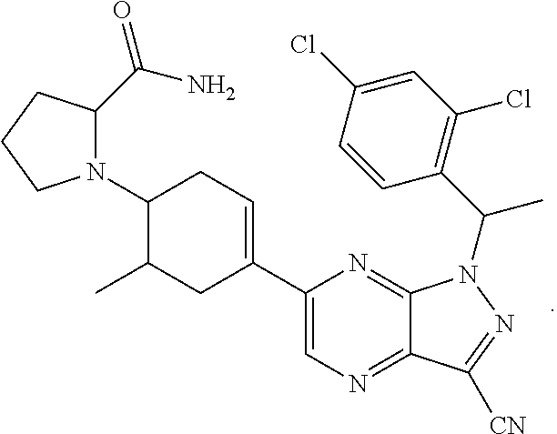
N1=C2C(=NC=C1C1=CCC(N3CCCC3C(N)=O)C(C)C1)C([CN])=NN2C(C1=C(Cl)C=C(Cl)C=C1)C
